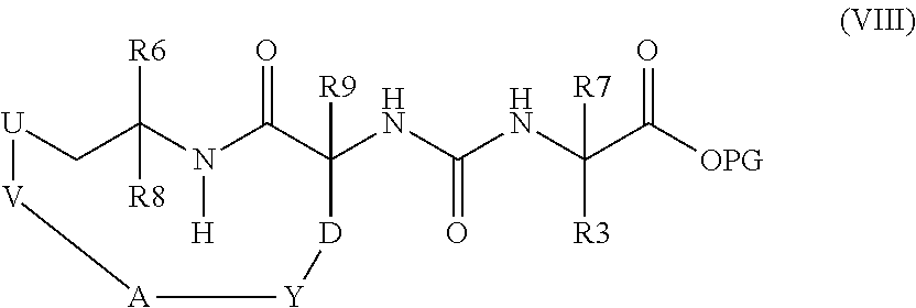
[U]1[V][A][Y][D]C(NC(NC(C([OPG])=O)([R3])[R7])=O)([R9])C(=O)N([H])C([R8])([R6])C1
